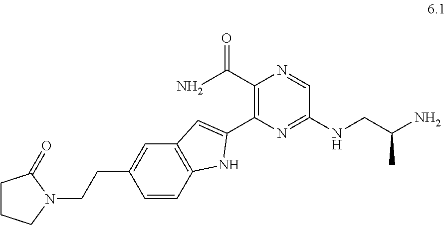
C1=CC2=C(C=C1CCN1CCCC1=O)C=C(C1=C(C(N)=O)N=CC(NCC(N)C)=N1)N2
